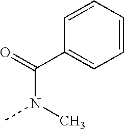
C1=CC=CC=C1C(=O)N(C)C
